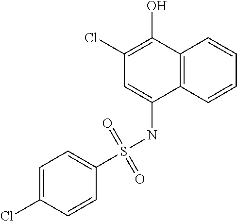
C12=C(C=CC=C1)C(NS(C1=CC=C(Cl)C=C1)(=O)=O)=CC(Cl)=C2O
